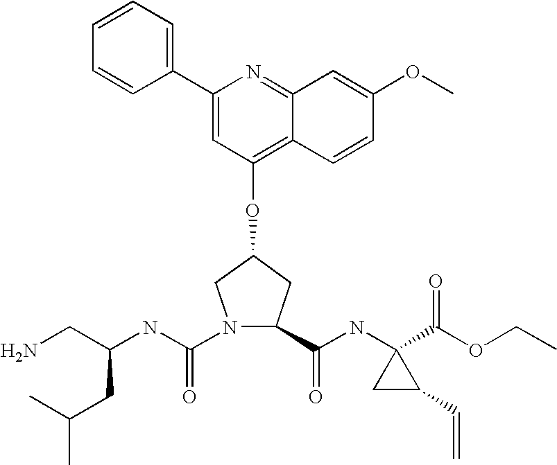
C1(C2=CC=CC=C2)=CC(OC2CC(C(NC3(C(OCC)=O)CC3C=C)=O)N(C(NC(CN)CC(C)C)=O)C2)=C2C(=N1)C=C(OC)C=C2
